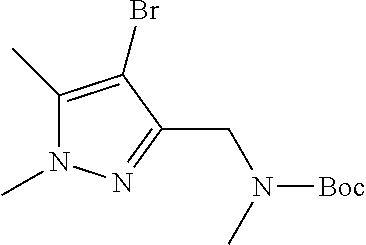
C1(C)=C(Br)C(CN([Boc])C)=NN1C
